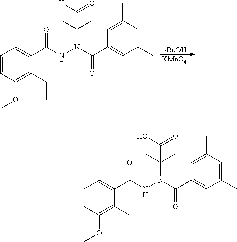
C1(C(NN(C(C)(C)C([H])=O)C(C2=CC(C)=CC(C)=C2)=O)=O)=CC=CC(OC)=C1CC.[t-BuOH].[KMnO4].C1(C(NN(C(C)(C)C(O)=O)C(C2=CC(C)=CC(C)=C2)=O)=O)=CC=CC(OC)=C1CC
